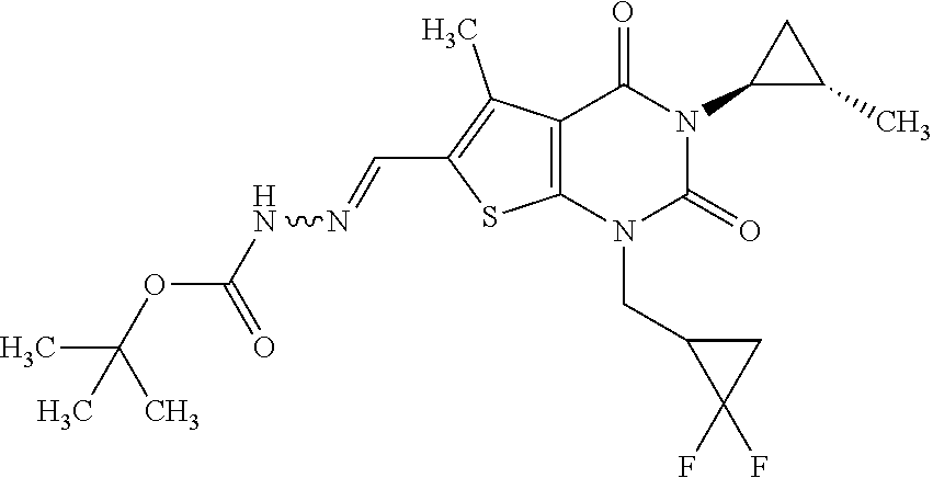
C12=C(N(CC3C(F)(F)C3)C(=O)N(C3C(C)C3)C1=O)SC(C=NNC(OC(C)(C)C)=O)=C2C
